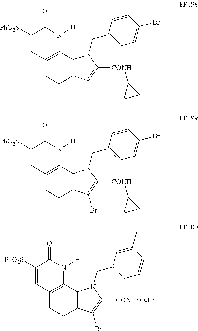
C1([PhO2S])=CC2=C(N([H])C1=O)C1=C(CC2)C=C([CONH]C2CC2)N1CC1=CC=C(Br)C=C1.C1([PhO2S])=CC2=C(N([H])C1=O)C1=C(CC2)C(Br)=C([CONHSO2Ph])N1CC1=CC=CC(C)=C1.C1([PhO2S])=CC2=C(N([H])C1=O)C1=C(CC2)C(Br)=C([CONH]C2CC2)N1CC1=CC=C(Br)C=C1
